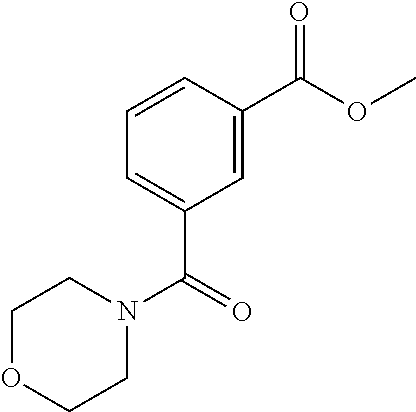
O(C)C(C1=CC(C(N2CCOCC2)=O)=CC=C1)=O
